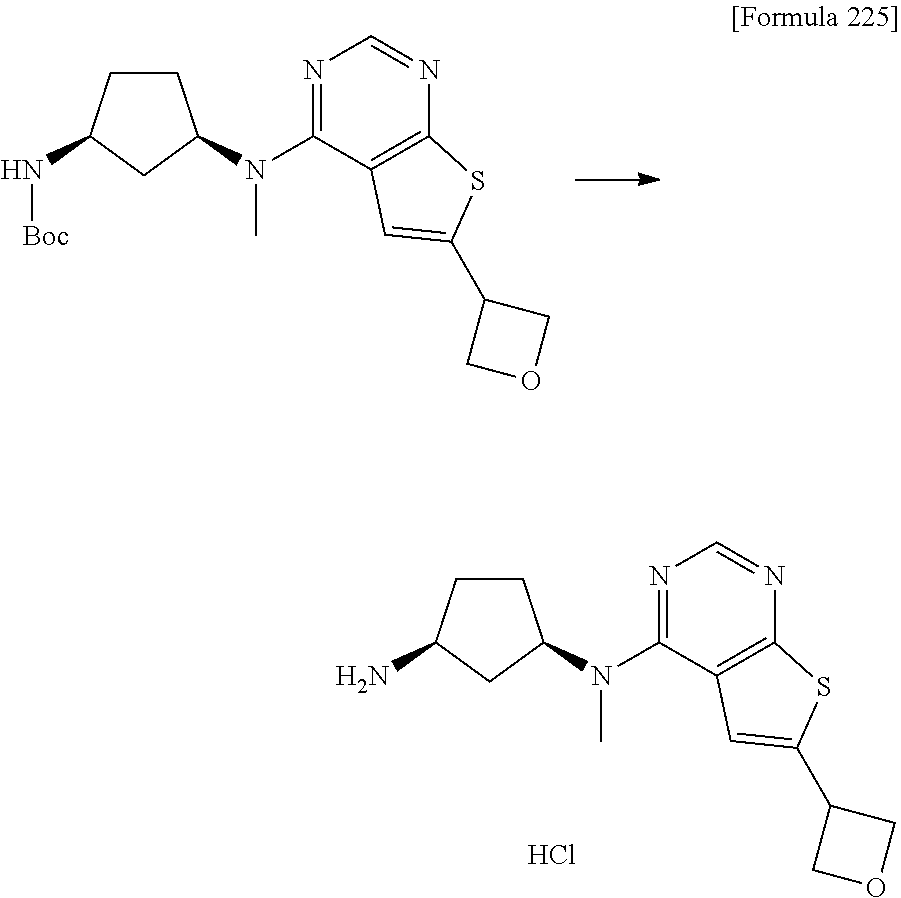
C1CC(N[Boc])CC1N(C)C1=NC=NC2=C1C=C(C1COC1)S2.C1CC(N)CC1N(C)C1=NC=NC2=C1C=C(C1COC1)S2.Cl
